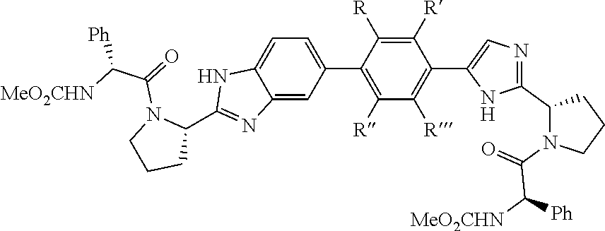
C12=CC(C3=C([R])C([R])=C(C4=CN=C(C5N(C(C([Ph])[MeO2CHN])=O)CCC5)N4)C([R])=C3[R])=CC=C1NC(C1N(C(C([Ph])[MeO2CHN])=O)CCC1)=N2
